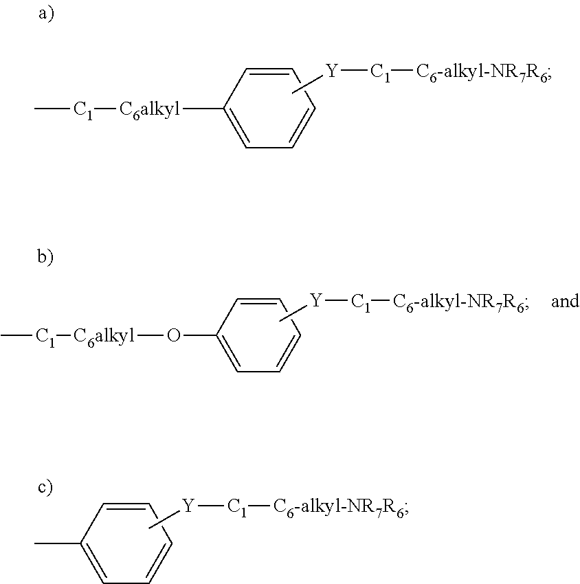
C[C1][C6alkyl]C1=CC=CC=C1.[C1]([C6-alkyl-NR7R6])[Y]C.[C1]([C6-alkyl-NR7R6])[Y]C.C1(O[C6alkyl][C1]C)=CC=CC=C1.C1(C)=CC=CC=C1.[C1]([C6-alkyl-NR7R6])[Y]C
